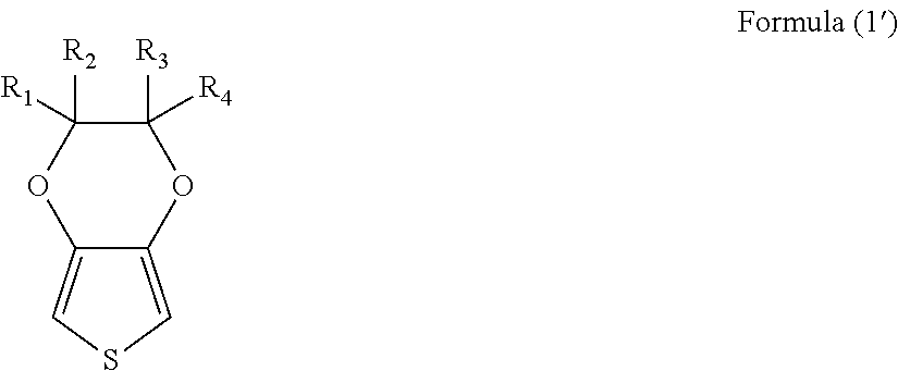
O1C([R3])([R4])C([R2])([R1])OC2=CSC=C12
